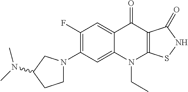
C12=CC(N3CCC(N(C)C)C3)=C(F)C=C1C(=O)C1=C(N2CC)SNC1=O
